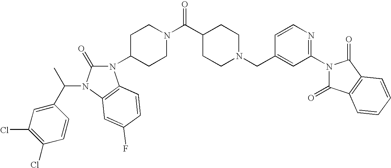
C(N1CCC(C(N2CCC(N3C(=O)N(C(C4=CC(Cl)=C(Cl)C=C4)C)C4=C3C=CC(F)=C4)CC2)=O)CC1)C1=CC(N2C(=O)C3=C(C2=O)C=CC=C3)=NC=C1
